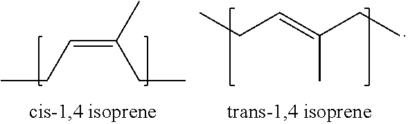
CCC=C(C)CC.CCC=C(CC)C
